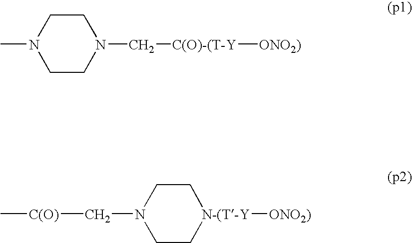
C1CN(C[C(O)-(T-Y][ONO2)])CCN1C.C1C[N-(T-Y]([ONO2)])CCN1C[C(O)]C
